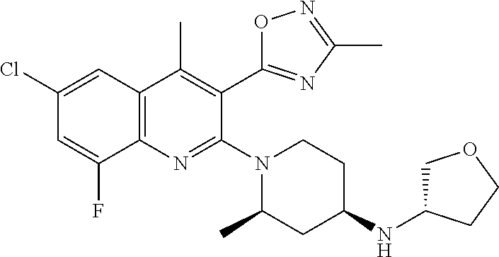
C1(Cl)=CC2=C(N=C(N3CCC(NC4COCC4)CC3C)C(C3=NC(C)=NO3)=C2C)C(F)=C1
